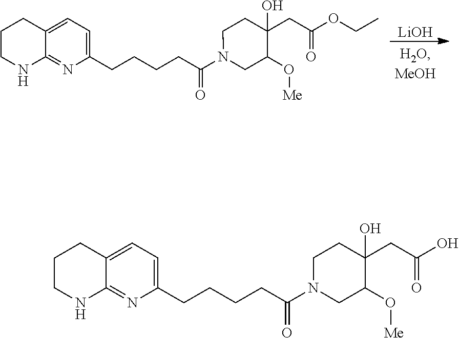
[LiOH].C1CNC2=NC(CCCCC(N3CC(O[Me])C(CC(OCC)=O)(O)CC3)=O)=CC=C2C1.C1CNC2=NC(CCCCC(N3CC(O[Me])C(CC(O)=O)(O)CC3)=O)=CC=C2C1
